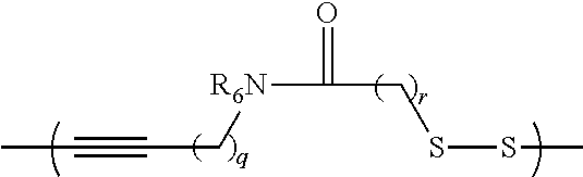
[R6N](C(=O)CSSC)CC#CC
